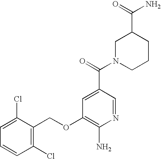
O=C(N)C1CN(C(=O)C2=CC(OCC3=C(Cl)C=CC=C3Cl)=C(N)N=C2)CCC1
